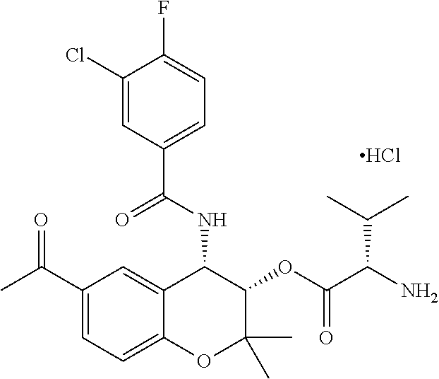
C1(Cl)=CC(C(NC2C3=CC(C(=O)C)=CC=C3OC(C)(C)C2OC(=O)C(C(C)C)N)=O)=CC=C1F.Cl
